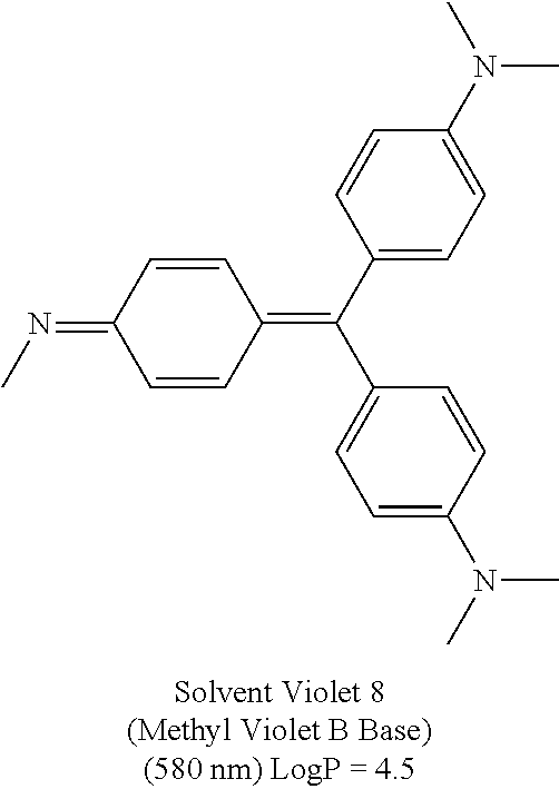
C1(C(C2=CC=C(N(C)C)C=C2)=C2C=CC(=NC)C=C2)=CC=C(N(C)C)C=C1
